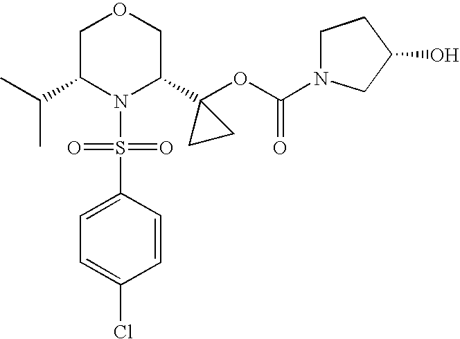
C(C1N(S(=O)(=O)C2=CC=C(Cl)C=C2)C(C2(OC(=O)N3CCC(O)C3)CC2)COC1)(C)C
